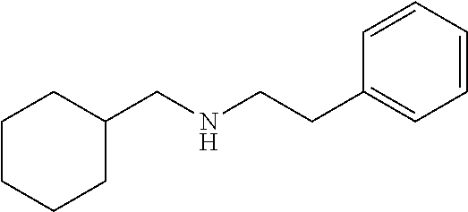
C1=CC=CC(CCNCC2CCCCC2)=C1
